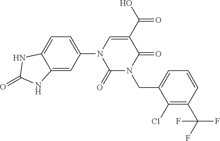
C1=C(N2C(=O)N(CC3=CC=CC(C(F)(F)F)=C3Cl)C(=O)C(C(O)=O)=C2)C=C2C(=C1)NC(=O)N2
